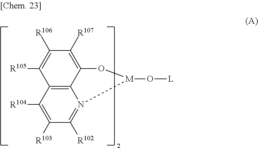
C12=C([R107])C([R106])=C([R105])C3=C1N(=C([R102])C([R103])=C3[R104])[M](O[L])O2
